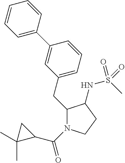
C1(CC2=CC=CC(C3=CC=CC=C3)=C2)N(C(=O)C2CC2(C)C)CCC1NS(C)(=O)=O
